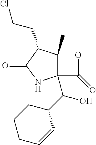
C12(C)C(C(C3CCCC=C3)O)(C(=O)O1)NC(=O)C2CCCl
